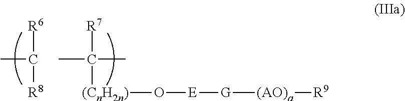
[R6]C(C)[R8].[R7]C(C)([(CnH2n)]O[E][G][(AO)a][R9])C
